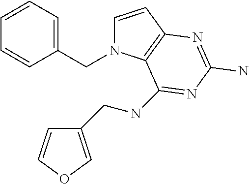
C1=CC2=C(N1CC1=CC=CC=C1)C(NCC1=COC=C1)=NC(N)=N2
